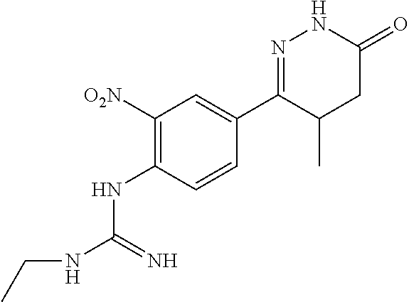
C1([O2N])=C(NC(NCC)=N)C=CC(C2=NNC(=O)CC2C)=C1
